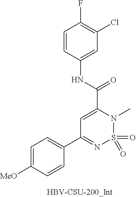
O=S1(=O)N(C)C(C(NC2=CC(Cl)=C(F)C=C2)=O)=CC(C2=CC=C([MeO])C=C2)=N1
